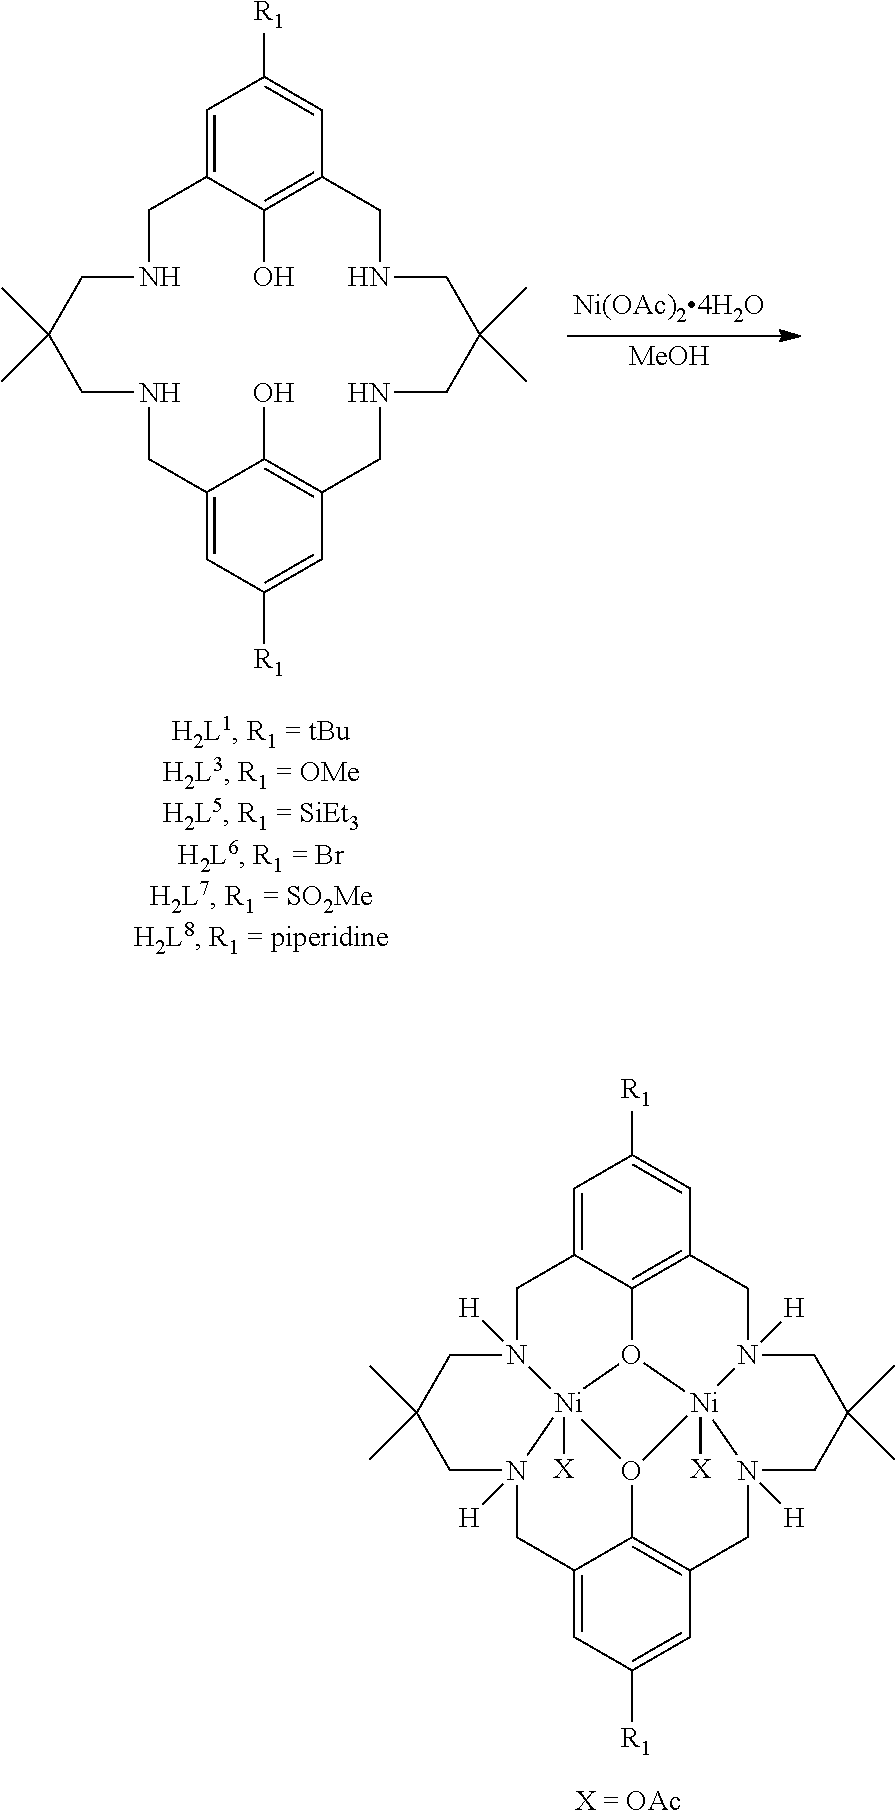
C1=C2C(O)=C(C=C1[R1])CNCC(C)(C)CNCC1=C(O)C(=CC([R1])=C1)CNCC(C)(C)CNC2.[MeOH].C1=C2C3=C(C=C1[R1])CN1([H])CC(C)(C)CN4([H])CC5=C6C(=CC([R1])=C5)CN5([H])CC(C)(C)CN([H])(C2)[Ni]52([X])O3[Ni]14([X])O62
